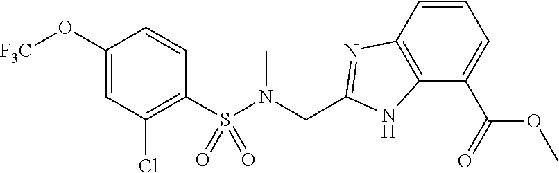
C1(S(N(CC2=NC3=C(N2)C(C(=O)OC)=CC=C3)C)(=O)=O)=C(Cl)C=C(O[F3C])C=C1
